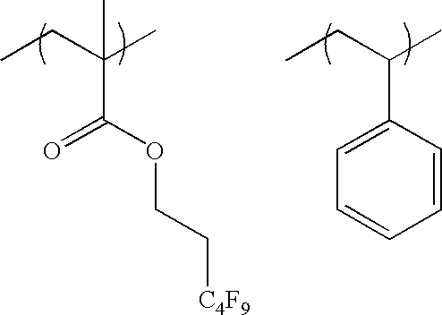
CCC(C)(C(OCC[C4F9])=O)C.CCC(C)C1=CC=CC=C1
